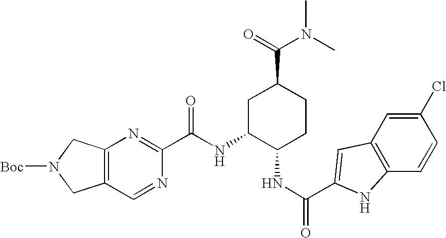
C(NC1C(NC(=O)C2=CC3=C(C=CC(Cl)=C3)N2)CCC(C(=O)N(C)C)C1)(=O)C1=NC2=C(C=N1)CN([Boc])C2
